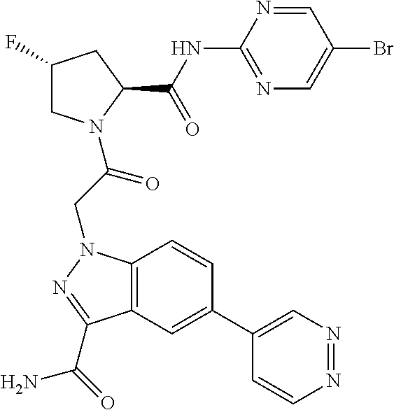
C12=C(C=C(C3=CN=NC=C3)C=C1)C(C(=O)N)=NN2CC(=O)N1CC(F)CC1C(=O)NC1=NC=C(Br)C=N1
